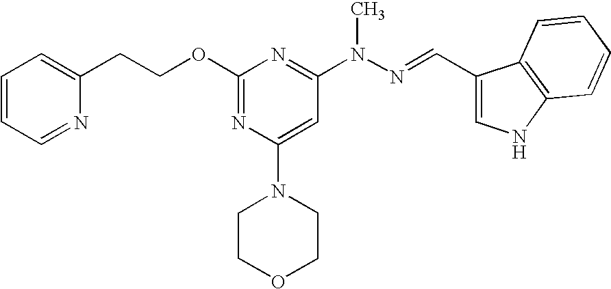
C(OC1=NC(N2CCOCC2)=CC(N(N=CC2=CNC3=C2C=CC=C3)C)=N1)CC1=CC=CC=N1
